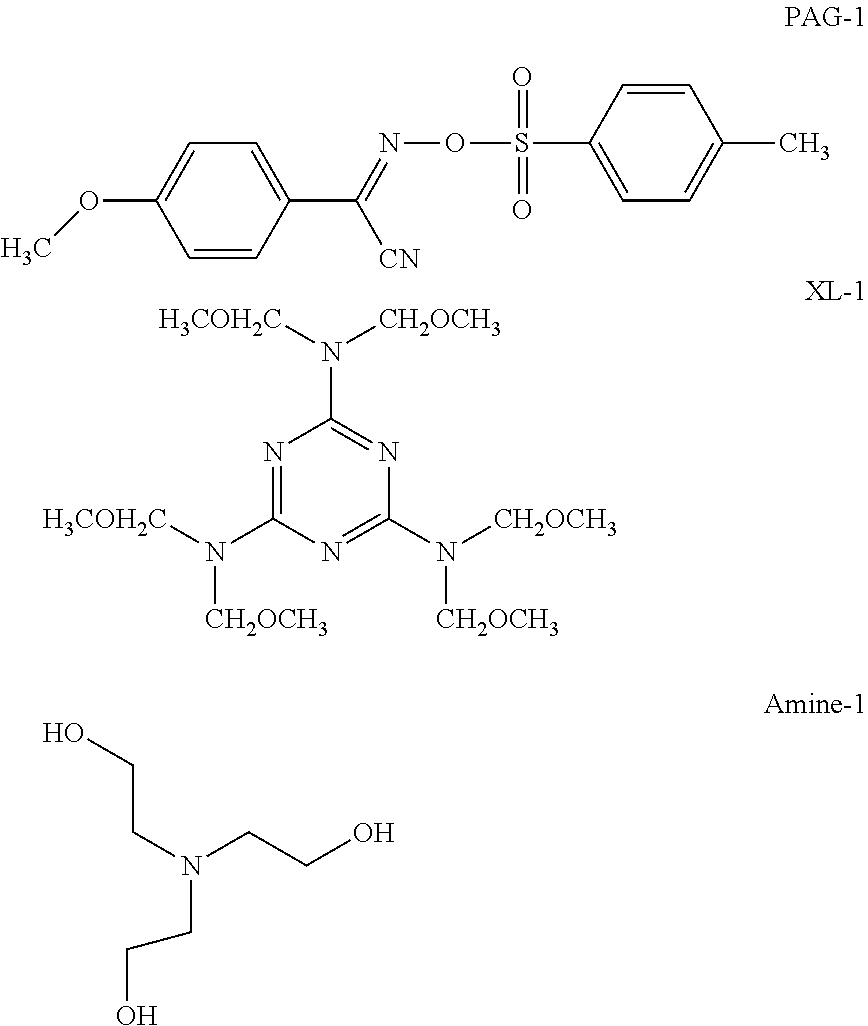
C1=CC(C(=NOS(C2=CC=C(C)C=C2)(=O)=O)[CN])=CC=C1OC.N1=C(N([CH2OCH3])[CH2OCH3])N=C(N([H3COH2C])[CH2OCH3])N=C1N([H3COH2C])[CH2OCH3].C(O)CN(CCO)CCO
